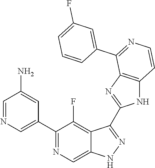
C1=NC=C(C2=NC=C3C(=C2F)C(C2=NC4=C(N2)C=CN=C4C2=CC(F)=CC=C2)=NN3)C=C1N
